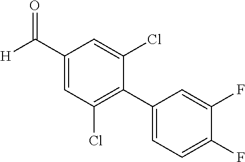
C1(C([H])=O)=CC(Cl)=C(C2=CC=C(F)C(F)=C2)C(Cl)=C1
